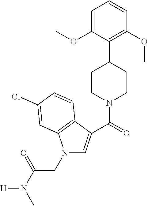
C(=O)(N1CCC(C2=C(OC)C=CC=C2OC)CC1)C1=CN(CC(N(C)[H])=O)C2=C1C=CC(Cl)=C2
